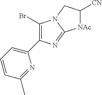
C1(Br)=C(C2=CC=CC(C)=N2)N=C2N1CC([CN])[NAc]2
